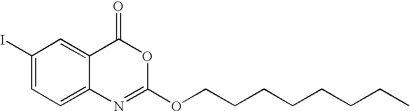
C1(I)=CC=C2C(=C1)C(=O)OC(OCCCCCCCC)=N2
